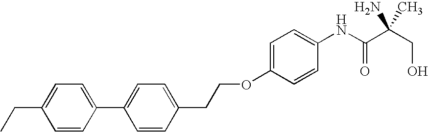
C1=C(CC)C=CC(C2=CC=C(CCOC3=CC=C(NC(C(CO)(N)C)=O)C=C3)C=C2)=C1
